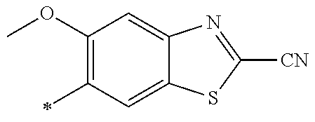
C1(OC)=C(C)C=C2C(=C1)N=C([CN])S2
